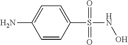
C1(S(NO)(=O)=O)=CC=C(N)C=C1
